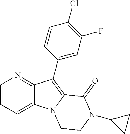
C12=CC=CN=C1C(C1=CC(F)=C(Cl)C=C1)=C1N2CCN(C2CC2)C1=O
